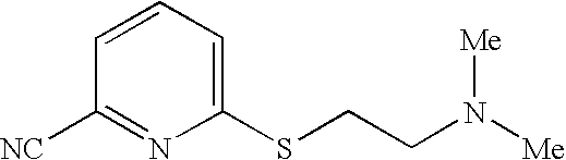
C1=CC=C(SCCN([Me])[Me])N=C1[NC]
